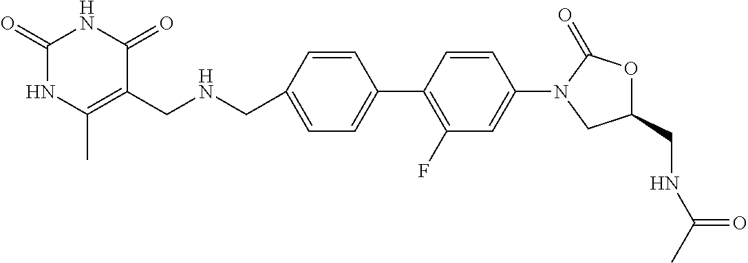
C1(CNCC2=CC=C(C3=C(F)C=C(N4CC(CNC(=O)C)OC4=O)C=C3)C=C2)=C(C)NC(=O)NC1=O
